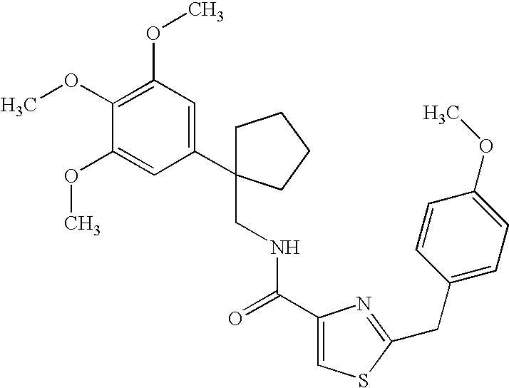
C1C(C2=CC(OC)=C(OC)C(OC)=C2)(CNC(C2=CSC(CC3=CC=C(OC)C=C3)=N2)=O)CCC1
